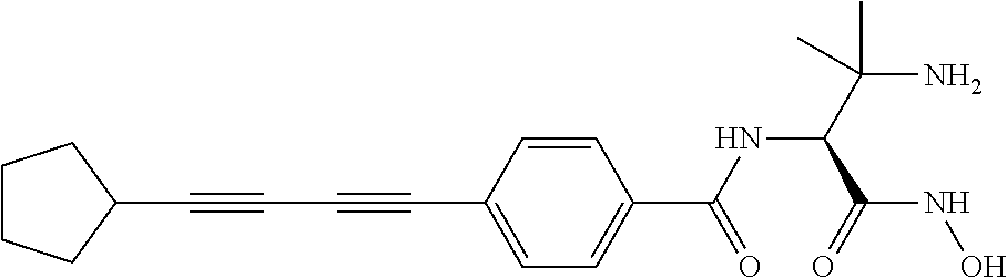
C1(C#CC#CC2=CC=C(C(=O)NC(C(NO)=O)C(N)(C)C)C=C2)CCCC1
